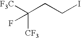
C(CCI)([F3C])(F)[CF3]
